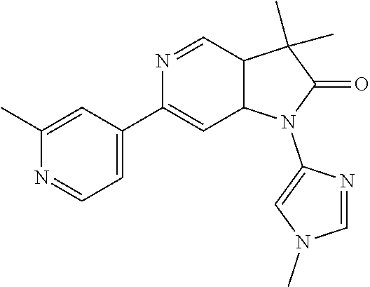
C1(C2=CC=NC(C)=C2)=CC2C(C=N1)C(C)(C)C(=O)N2C1=CN(C)C=N1
